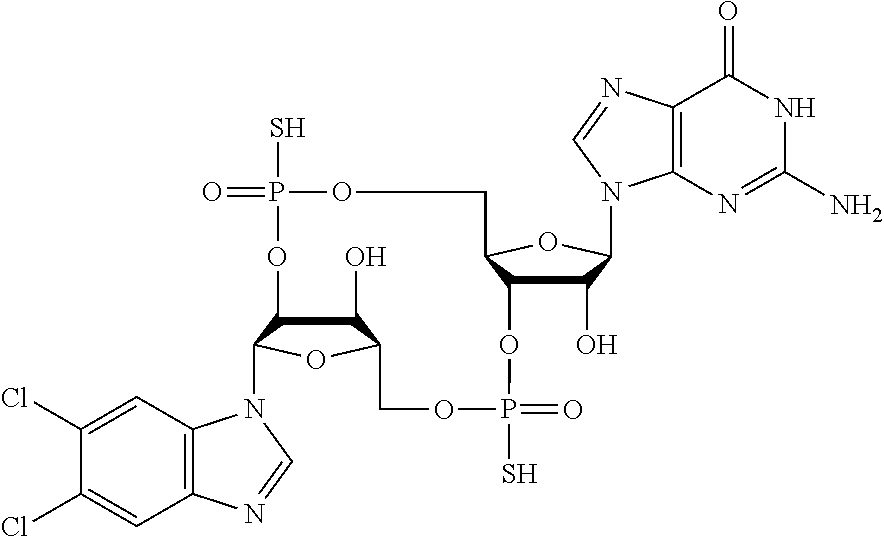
C1(O)C2C(N3C4=C(C=C(Cl)C(Cl)=C4)N=C3)OC1COP(S)(=O)OC1C(O)C(N3C4=C(C(=O)NC(N)=N4)N=C3)OC1COP(S)(=O)O2
